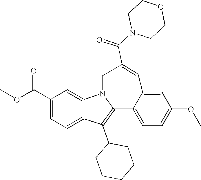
C1(C(OC)=O)=CC=C2C(=C1)N1C(=C2C2CCCCC2)C2=CC=C(OC)C=C2C=C(C(N2CCOCC2)=O)C1
